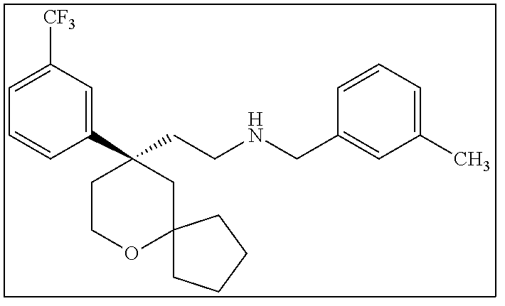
C1(C2(CCNCC3=CC(C)=CC=C3)CCOC3(C2)CCCC3)=CC([CF3])=CC=C1
